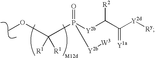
C(P(=O)([Y2b][W3])[Y2b]C(C([Y2d][Ry])=[Y1a])[R2])(OC)([R1])[R1]
